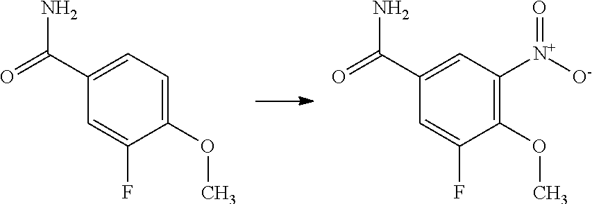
C1(OC)=CC=C(C(=O)N)C=C1F.C1(OC)=C([N+]([O-])=O)C=C(C(=O)N)C=C1F
